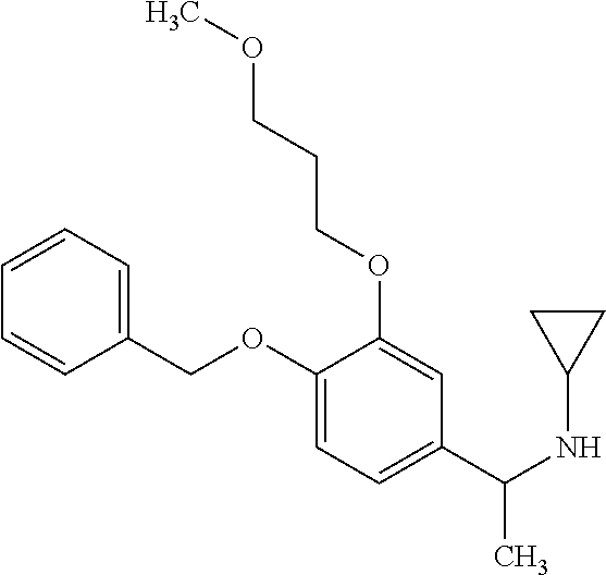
C1(COC2=CC=C(C(NC3CC3)C)C=C2OCCCOC)=CC=CC=C1
